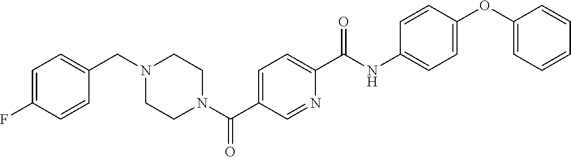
C1=CC=C(OC2=CC=C(NC(C3=CC=C(C(N4CCN(CC5=CC=C(F)C=C5)CC4)=O)C=N3)=O)C=C2)C=C1
